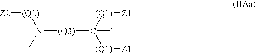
[(Q3)](N(C)[(Q2)][Z2])C([(Q1)][Z1])([(Q1)][Z1])[T]
